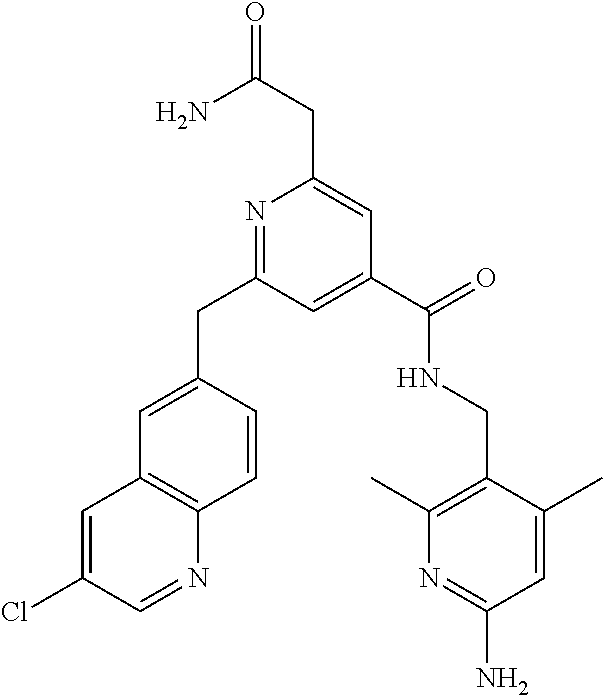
C(C1=CC(C(NCC2=C(C)N=C(N)C=C2C)=O)=CC(CC2=CC3=C(C=C2)N=CC(Cl)=C3)=N1)C(N)=O
